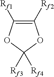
C1([Rf2])=C([Rf1])OC([Rf3])([Rf4])O1
